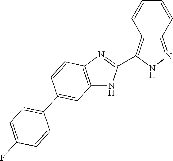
C1=CC2=C(C3=NC4=C(N3)C=C(C3=CC=C(F)C=C3)C=C4)NN=C2C=C1
